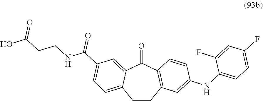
C1CC2=C(C(=O)C3=CC(C(NCCC(O)=O)=O)=CC=C13)C=CC(NC1=CC=C(F)C=C1F)=C2
